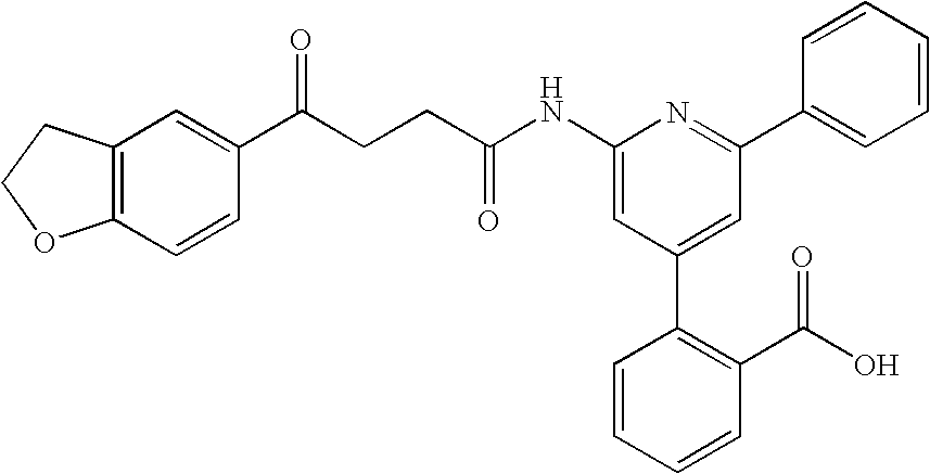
C1(NC(CCC(C2=CC3=C(C=C2)OCC3)=O)=O)=CC(C2=C(C(O)=O)C=CC=C2)=CC(C2=CC=CC=C2)=N1
